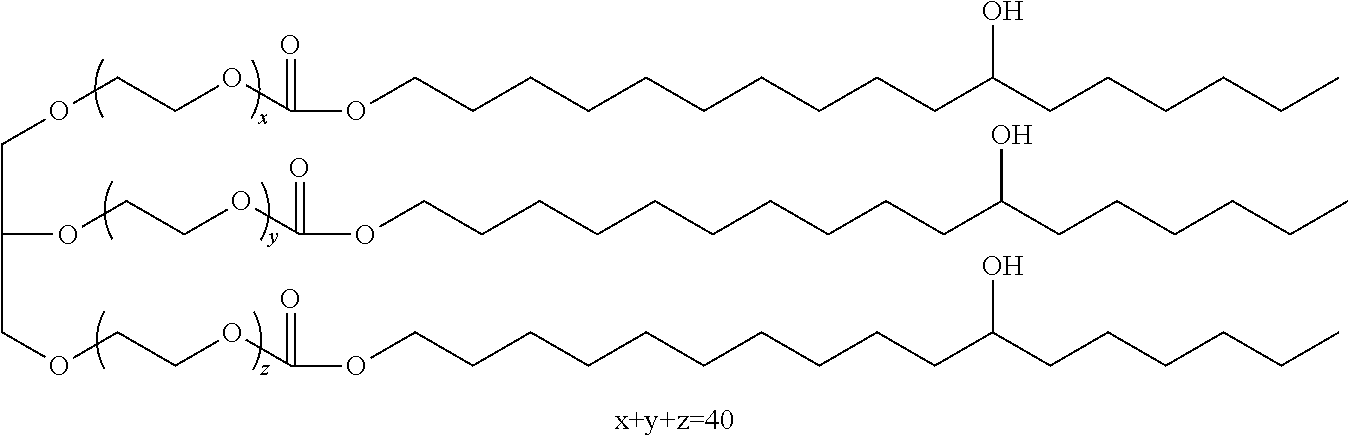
C(C(OCCOC(=O)OCCCCCCCCCCC(CCCCCC)O)COCCOC(=O)OCCCCCCCCCCC(CCCCCC)O)OCCOC(=O)OCCCCCCCCCCC(CCCCCC)O
